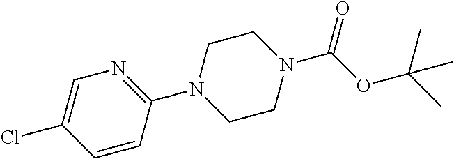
C1=C(Cl)C=CC(N2CCN(C(OC(C)(C)C)=O)CC2)=N1
